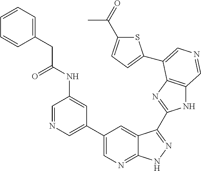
C1(C2=CN=CC(NC(CC3=CC=CC=C3)=O)=C2)=CN=C2C(=C1)C(C1=NC3=C(N1)C=NC=C3C1=CC=C(C(C)=O)S1)=NN2
